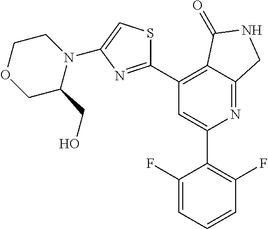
C1(C2=C(F)C=CC=C2F)=CC(C2=NC(N3CCOCC3CO)=CS2)=C2C(=N1)CNC2=O
